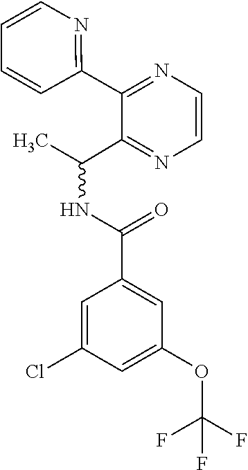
C(NC(C)C1=NC=CN=C1C1=NC=CC=C1)(C1=CC(OC(F)(F)F)=CC(Cl)=C1)=O
